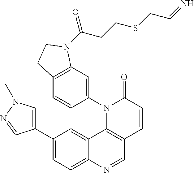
C1(C2=CN(C)N=C2)=CC=C2C(=C1)C1=C(C=N2)C=CC(=O)N1C1=CC2=C(C=C1)CCN2C(CCSCC=N)=O
